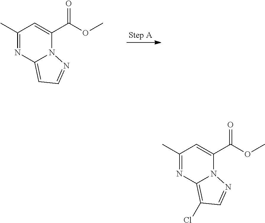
C1(C)=NC2=CC=NN2C(C(OC)=O)=C1.C1(C)=NC2=C(Cl)C=NN2C(C(OC)=O)=C1
